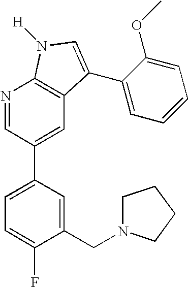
N1=CC(C2=CC=C(F)C(CN3CCCC3)=C2)=CC2=C1N([H])C=C2C1=CC=CC=C1OC
